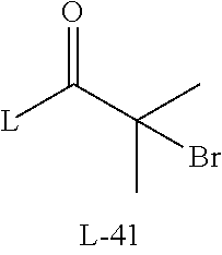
[L]C(C(C)(C)Br)=O
